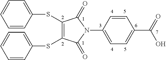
C1(SC2=CC=CC=C2)=C(SC2=CC=CC=C2)C(=O)N(C2=CC=C(C(O)=O)C=C2)C1=O
